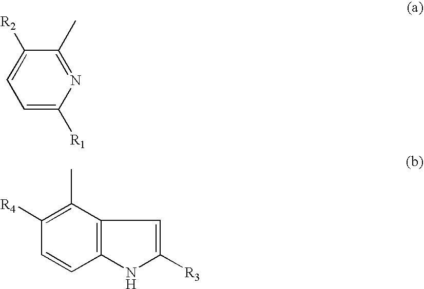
C1=C([R1])N=C(C)C([R2])=C1.C1(C)=C([R4])C=CC2=C1C=C([R3])N2
